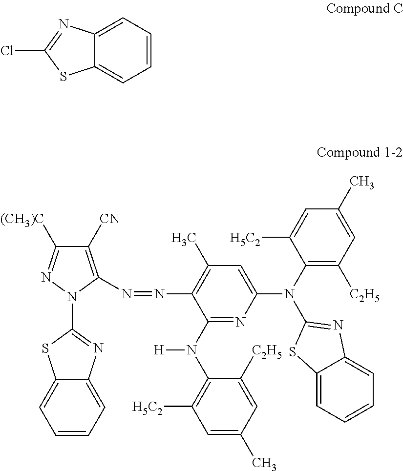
C12=CC=CC=C1N=C(Cl)S2.C1([CN])=C(N=NC2=C(C)C=C(N(C3=C([C2H5])C=C(C)C=C3[H5C2])C3=NC4=CC=CC=C4S3)N=C2N(C2=C([H5C2])C=C(C)C=C2[C2H5])[H])N(C2=NC3=CC=CC=C3S2)N=C1[(CH3)C]
